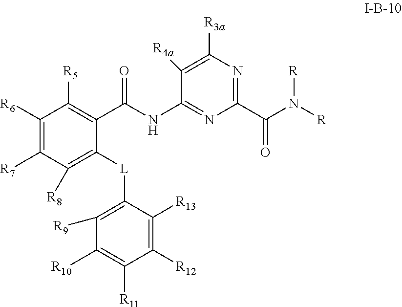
C1([R6])=C([R7])C([R8])=C([L]C2=C([R9])C([R10])=C([R11])C([R12])=C2[R13])C(C(NC2=NC(C(N([R])[R])=O)=NC([R3a])=C2[R4a])=O)=C1[R5]
